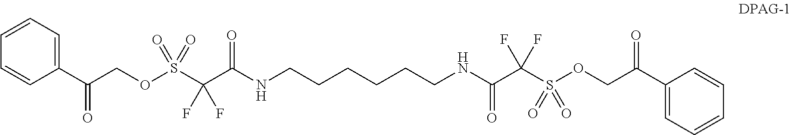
C1(C(COS(=O)(=O)C(C(NCCCCCCNC(C(S(OCC(C2=CC=CC=C2)=O)(=O)=O)(F)F)=O)=O)(F)F)=O)=CC=CC=C1
